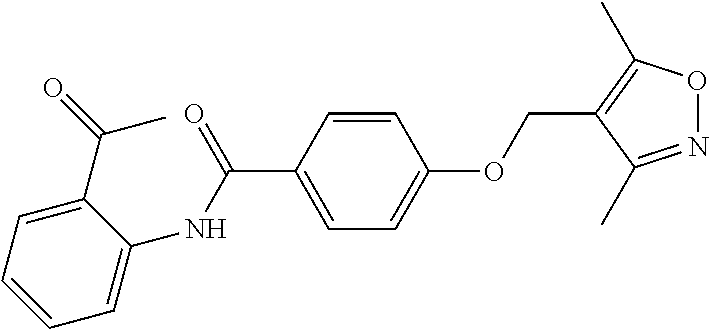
N(C(C1=CC=C(OCC2=C(C)ON=C2C)C=C1)=O)C1=CC=CC=C1C(=O)C
